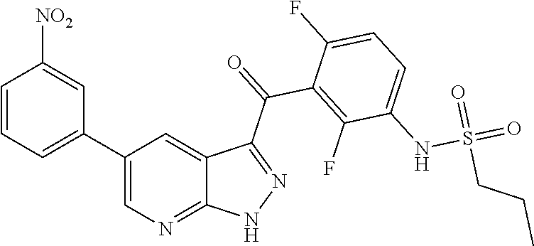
C1=CC=C(C2=CN=C3C(=C2)C(C(=O)C2=C(F)C(NS(=O)(=O)CCC)=CC=C2F)=NN3)C=C1[NO2]
